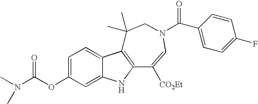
C1=C(OC(N(C)C)=O)C=C2C(=C1)C1=C(N2)C([CO2Et])=CN(C(C2=CC=C(F)C=C2)=O)CC1(C)C
